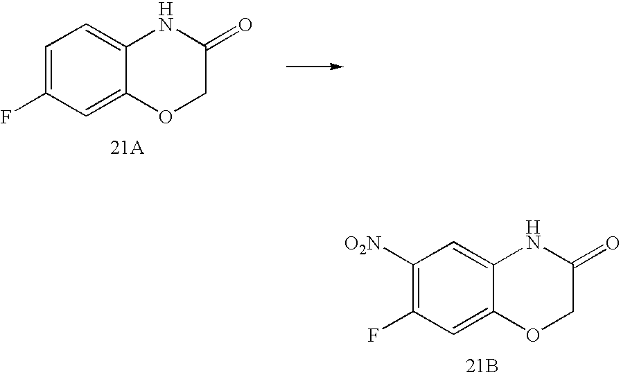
C1=C(F)C=C2C(=C1)NC(=O)CO2.[21A].C1([O2N])=C(F)C=C2C(=C1)NC(=O)CO2.[21B]
